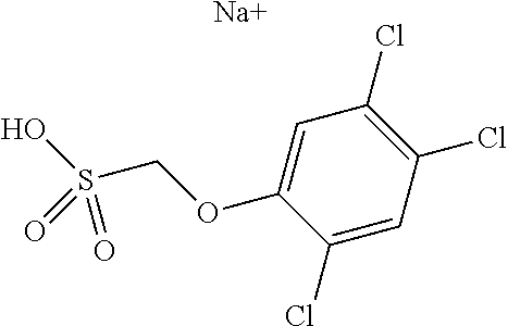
C1(Cl)=CC(Cl)=C(Cl)C=C1OCS(=O)(O)=O.[Na]
